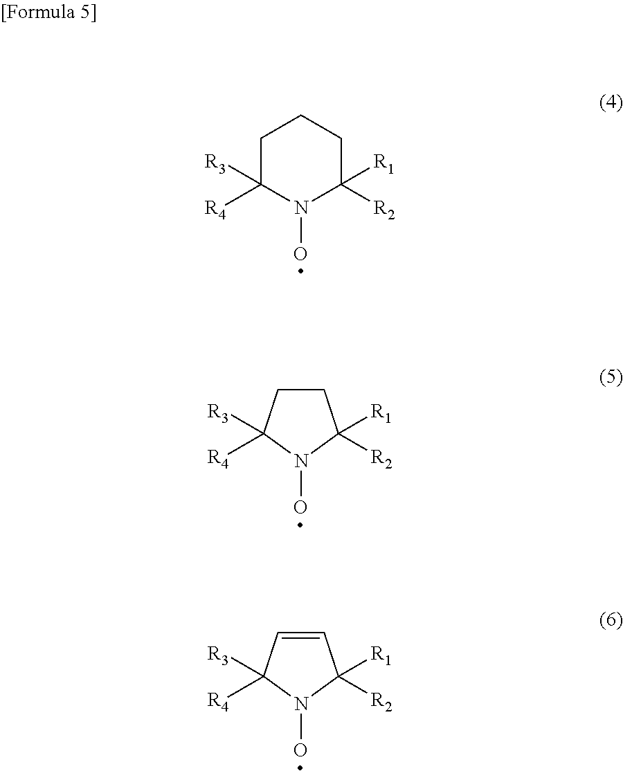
C1C([R3])([R4])N(O)C([R1])([R2])CC1.C1CC([R3])([R4])N(O)C1([R1])[R2].C1=CC([R3])([R4])N(O)C1([R1])[R2]
